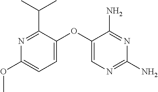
N1=C(C(C)C)C(OC2=CN=C(N)N=C2N)=CC=C1OC
